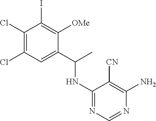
C1(Cl)=C(Cl)C=C(C(C)NC2=NC=NC(N)=C2[CN])C([OMe])=C1I
